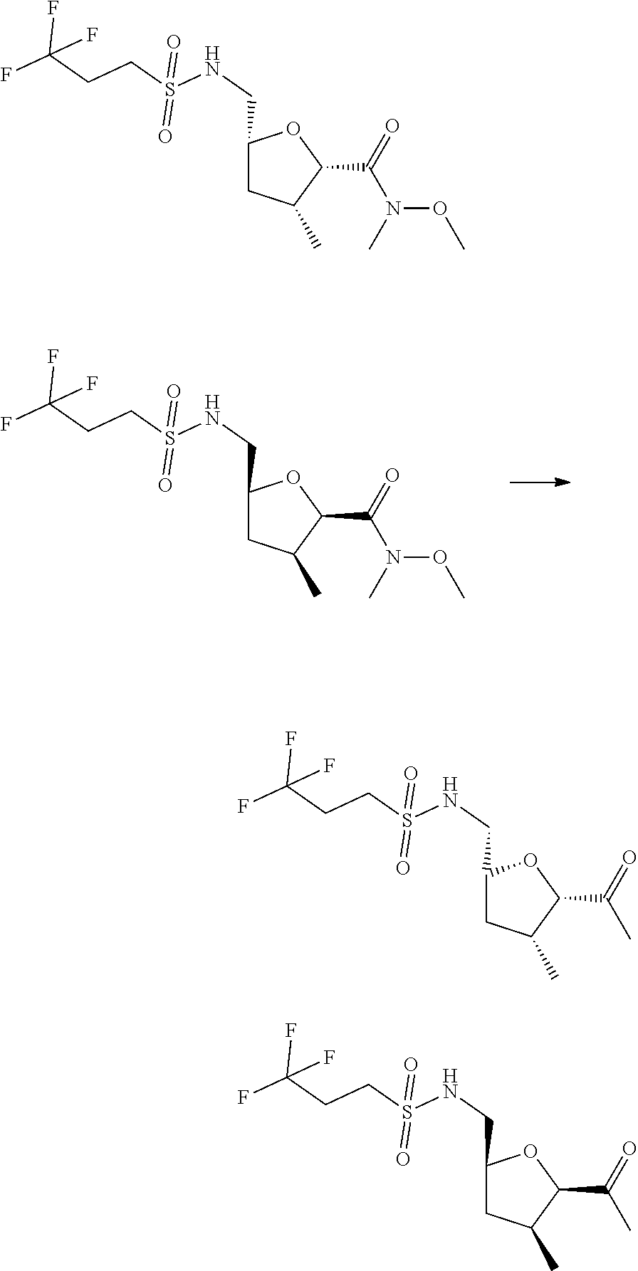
FC(CCS(NCC1CC(C)C(C(=O)N(C)OC)O1)(=O)=O)(F)F.FC(CCS(NCC1CC(C)C(C(=O)C)O1)(=O)=O)(F)F.FC(CCS(NCC1CC(C)C(C(=O)C)O1)(=O)=O)(F)F.FC(CCS(NCC1CC(C)C(C(=O)N(C)OC)O1)(=O)=O)(F)F
